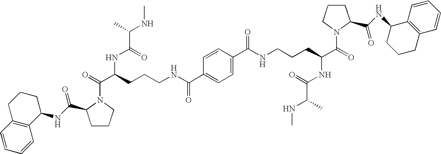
C1CCN(C(C(NC(=O)C(NC)C)CCCNC(C2=CC=C(C(NCCCC(C(=O)N3CCCC3C(=O)NC3CCCC4=C3C=CC=C4)NC(=O)C(NC)C)=O)C=C2)=O)=O)C1C(=O)NC1CCCC2=C1C=CC=C2
